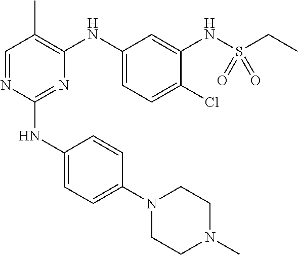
N1(C2=CC=C(NC3=NC(NC4=CC=C(Cl)C(NS(=O)(=O)CC)=C4)=C(C)C=N3)C=C2)CCN(C)CC1
